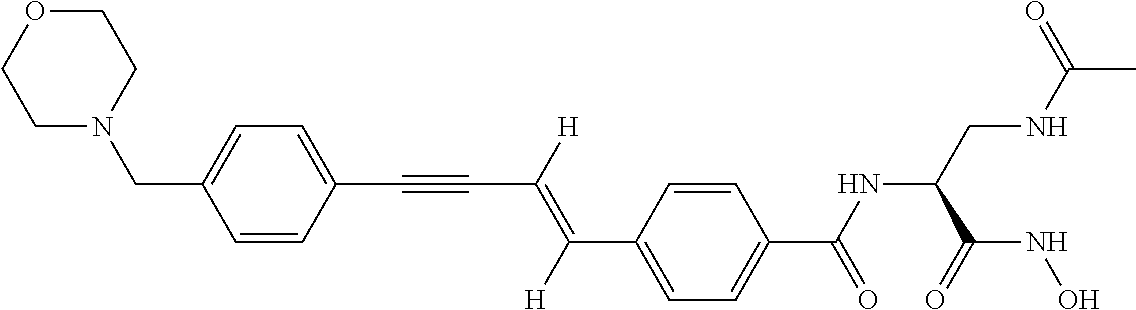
C(C1=CC=C(C(NC(CNC(C)=O)C(NO)=O)=O)C=C1)(=C(C#CC1=CC=C(CN2CCOCC2)C=C1)[H])[H]
